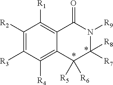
C1([R2])=C([R3])C([R4])=C2C(=C1[R1])C(=O)N([R9])C([R7])([R8])C2([R5])[R6]
